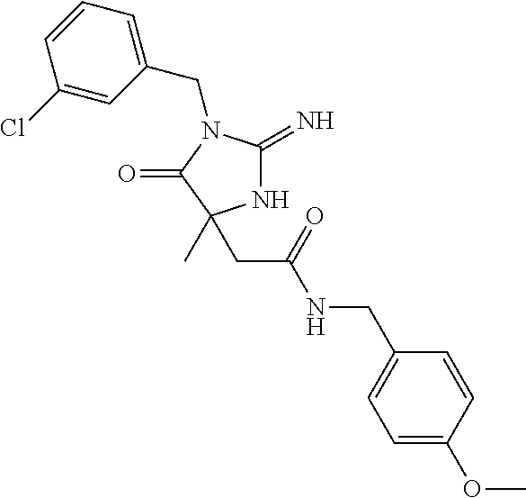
N1C(=N)N(CC2=CC=CC(Cl)=C2)C(=O)C1(C)CC(NCC1=CC=C(OC)C=C1)=O
